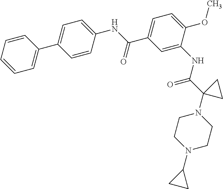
C1=CC=CC=C1C1=CC=C(NC(C2=CC=C(OC)C(NC(C3(N4CCN(C5CC5)CC4)CC3)=O)=C2)=O)C=C1
